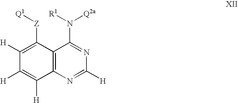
C1([H])=C([Z][Q1])C2=C(C([H])=C1[H])N=C([H])N=C2N([R1])[Q2a]
